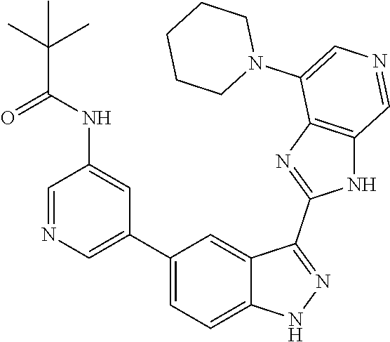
C1(C2=CN=CC(NC(C(C)(C)C)=O)=C2)=CC=C2C(=C1)C(C1=NC3=C(N1)C=NC=C3N1CCCCC1)=NN2
